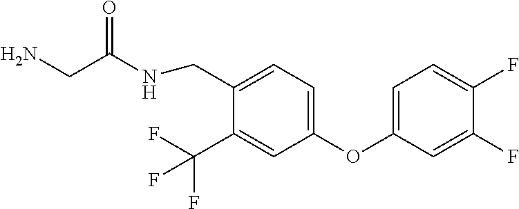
C1(OC2=CC=C(F)C(F)=C2)=CC=C(CNC(CN)=O)C(C(F)(F)F)=C1
